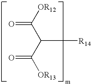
[OR12]C(C(C([OR13])=O)[R14])=O
